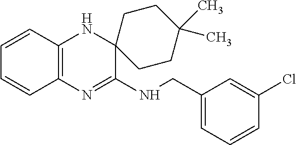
C1=CC2=C(C=C1)N=C(NCC1=CC=CC(Cl)=C1)C1(N2)CCC(C)(C)CC1
